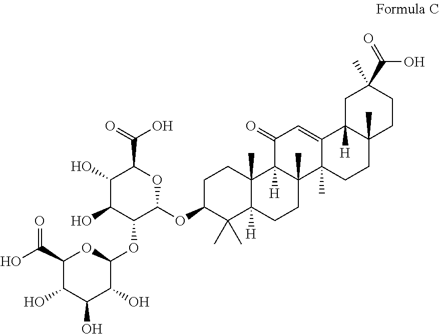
C1(C(=O)O)C(O)C(O)C(O)C(OC2C(O)C(O)C(C(O)=O)OC2OC2CCC3(C)C([H])(C2(C)C)CCC2(C)C3([H])C(=O)C=C3C2(C)CCC2(C)C3([H])CC(C)(C(O)=O)CC2)O1
